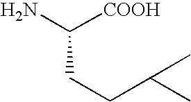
C(C([COOH])N)CC(C)C
